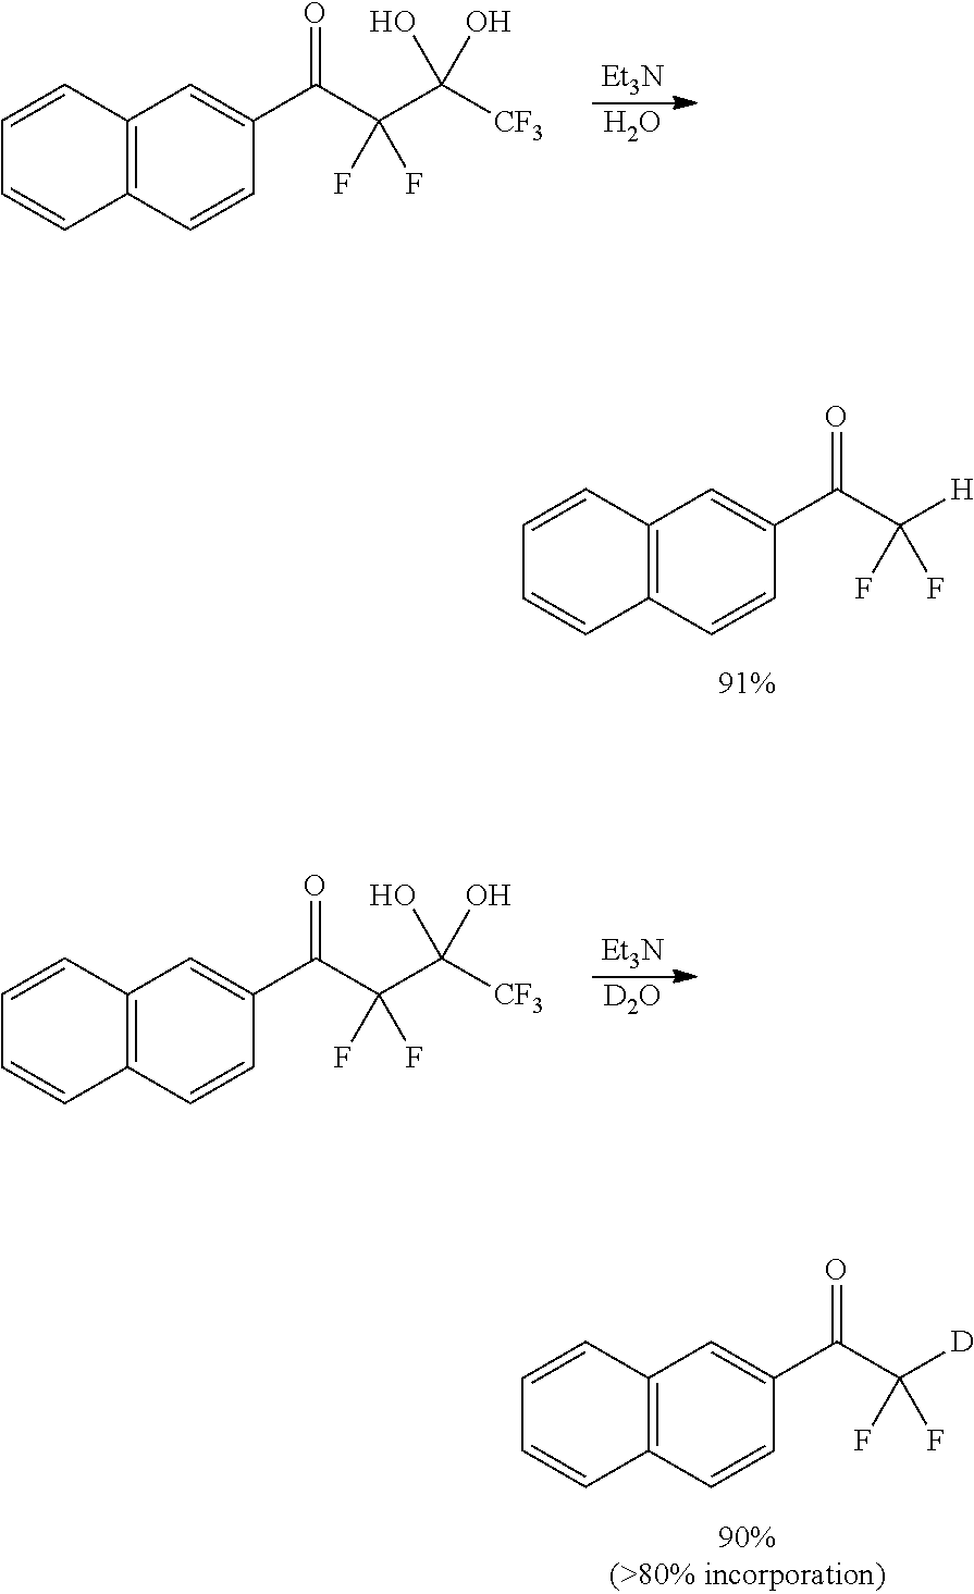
C12=C(C=CC(C(C([H])(F)F)=O)=C1)C=CC=C2.[Et3N].O.C12=C(C=CC(C(C(C([CF3])(O)O)(F)F)=O)=C1)C=CC=C2.[Et3N].[D2O].C12=C(C=CC(C(C(C([CF3])(O)O)(F)F)=O)=C1)C=CC=C2.C12=C(C=CC(C(C([D])(F)F)=O)=C1)C=CC=C2
